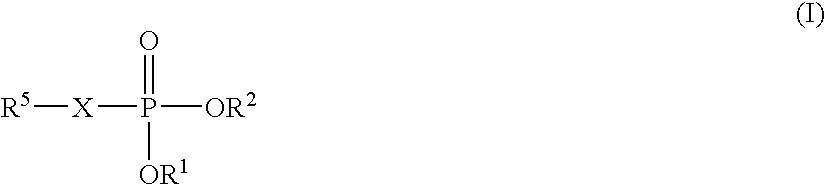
[R5][X]P([OR2])(=O)[OR1]
